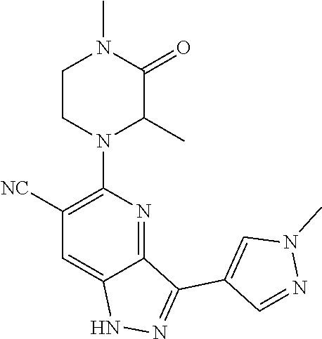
C1CN(C2=C([NC])C=C3C(=N2)C(C2=CN(C)N=C2)=NN3)C(C)C(=O)N1C
